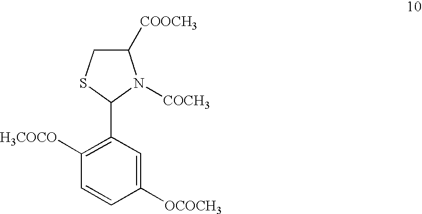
C1([COOCH3])CSC(C2=C([H3COCO])C=CC([OCOCH3])=C2)N1[COCH3]
